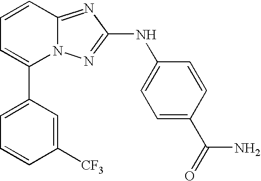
C1(C2=CC=CC3=NC(NC4=CC=C(C(=O)N)C=C4)=NN23)=CC=CC([CF3])=C1
